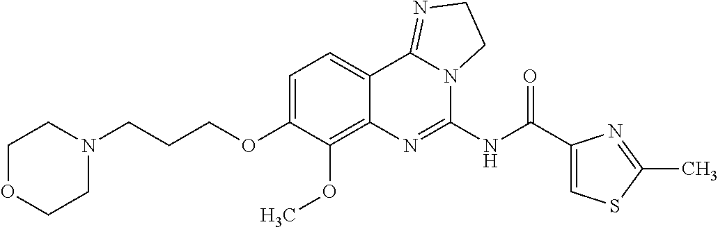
C1OCCN(CCCOC2=CC=C3C(=C2OC)N=C(NC(C2=CSC(C)=N2)=O)N2C3=NCC2)C1
